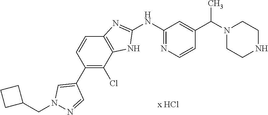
C1(NC2=NC=CC(C(N3CCNCC3)C)=C2)=NC2=C(N1)C(Cl)=C(C1=CN(CC3CCC3)N=C1)C=C2
